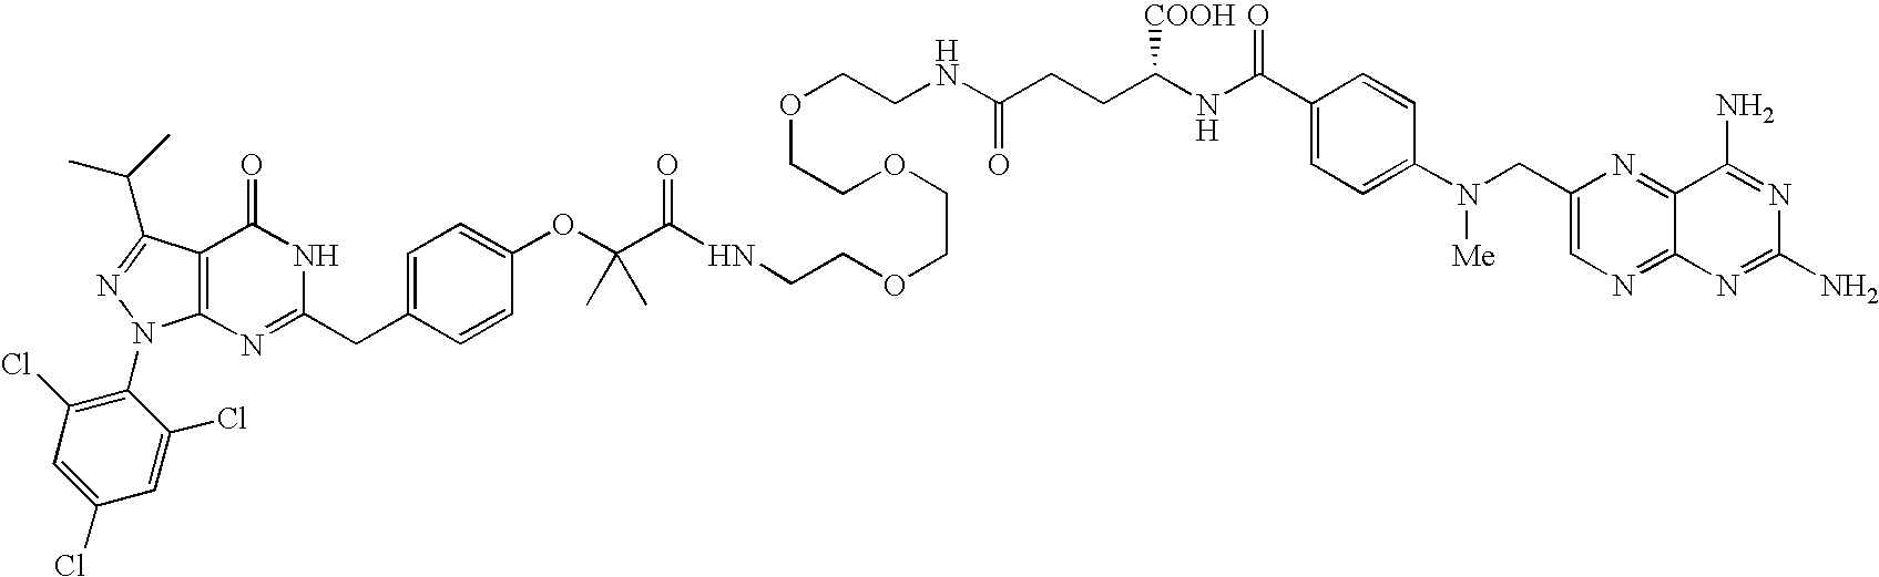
C12=C(N=C(CC3=CC=C(OC(C(NCCOCCOCCOCCNC(CCC(NC(C4=CC=C(N(CC5=CN=C6C(=N5)C(N)=NC(N)=N6)[Me])C=C4)=O)[COOH])=O)=O)(C)C)C=C3)NC1=O)N(C1=C(Cl)C=C(Cl)C=C1Cl)N=C2C(C)C
